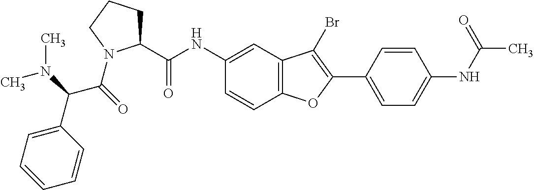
C1(NC(C2CCCN2C(=O)C(N(C)C)C2=CC=CC=C2)=O)=CC2=C(C=C1)OC(C1=CC=C(NC(C)=O)C=C1)=C2Br
